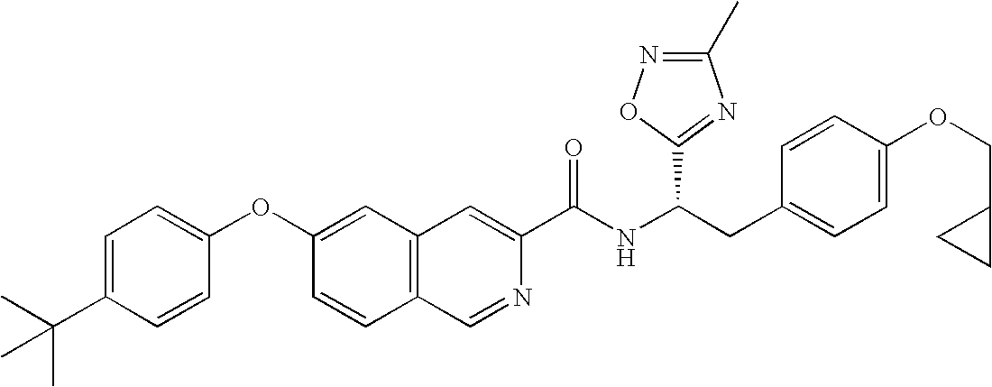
C1=C(C(C)(C)C)C=CC(OC2=CC3=C(C=C2)C=NC(C(NC(CC2=CC=C(OCC4CC4)C=C2)C2=NC(C)=NO2)=O)=C3)=C1
